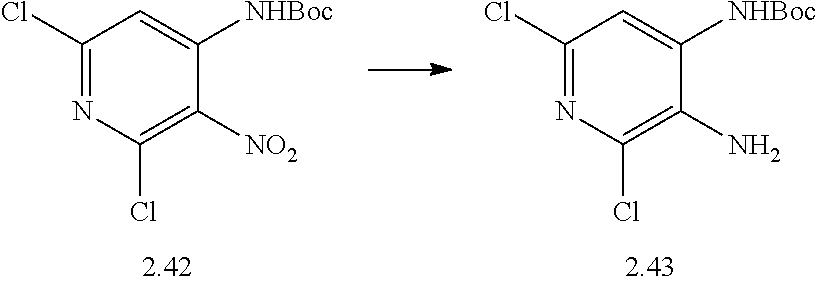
C1(Cl)=NC(Cl)=C(N)C([NHBoc])=C1.C1(Cl)=NC(Cl)=C([NO2])C([NHBoc])=C1
